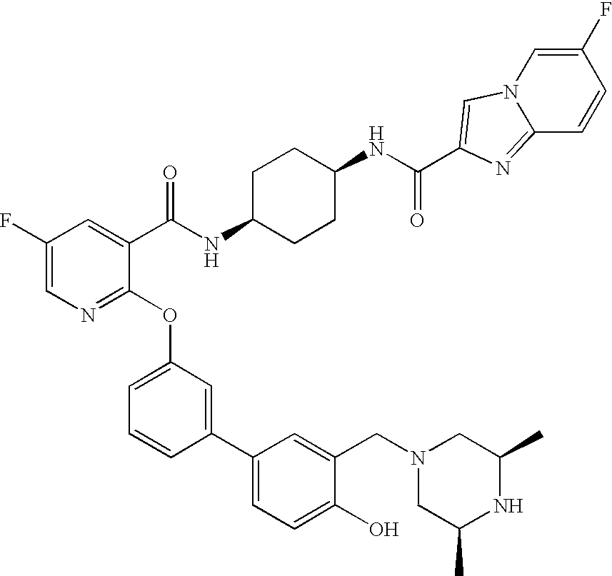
C1(O)=CC=C(C2=CC(OC3=NC=C(F)C=C3C(NC3CCC(NC(=O)C4=CN5C(=N4)C=CC(F)=C5)CC3)=O)=CC=C2)C=C1CN1CC(C)NC(C)C1
